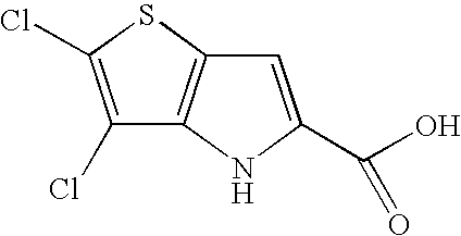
C1(Cl)=C(Cl)SC2=C1NC(C(O)=O)=C2
